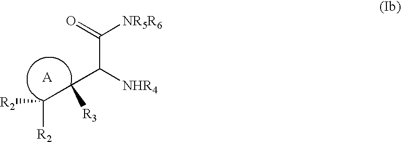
[A].C(C([R3])C([NHR4])C([NR5R6])=O)([R2])[R2]
